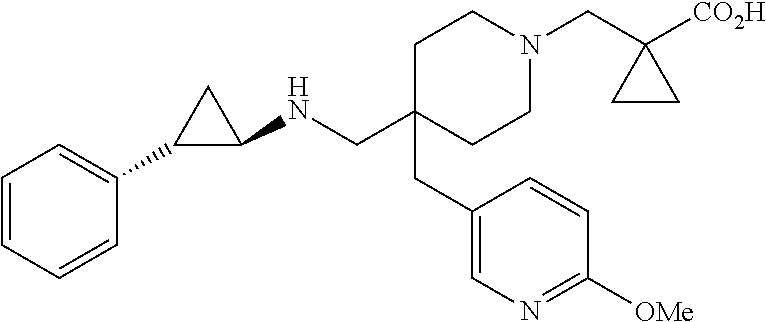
C1C(CC2=CN=C([OMe])C=C2)(CNC2CC2C2=CC=CC=C2)CCN(CC2([CO2H])CC2)C1
